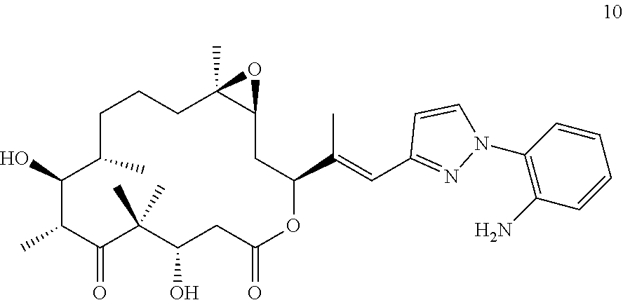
C1(O)C(C)C(=O)C(C)(C)C(O)CC(=O)OC(C(=CC2=NN(C3=C(N)C=CC=C3)C=C2)C)CC2C(C)(CCCC1C)O2
